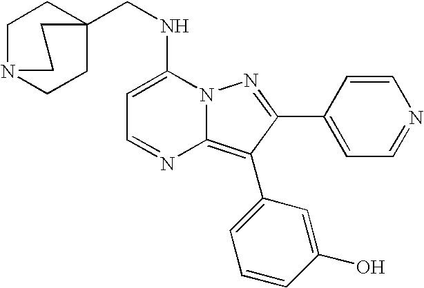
C(NC1=CC=NC2=C(C3=CC=CC(O)=C3)C(C3=CC=NC=C3)=NN12)C12CCN(CC1)CC2
